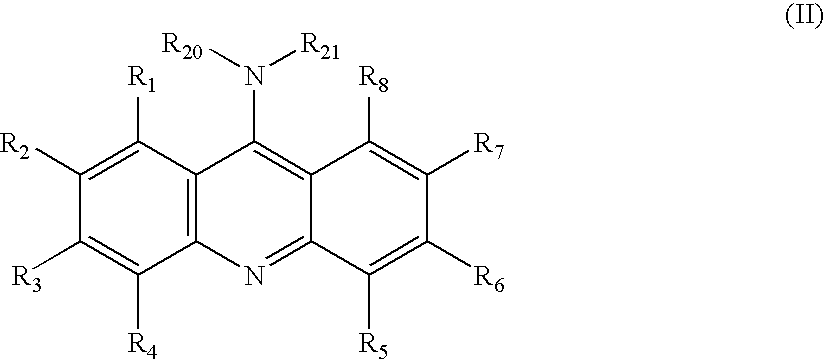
C12=C(C([R1])=C([R2])C([R3])=C1[R4])C(N([R20])[R21])=C1C(=N2)C([R5])=C([R6])C([R7])=C1[R8]
